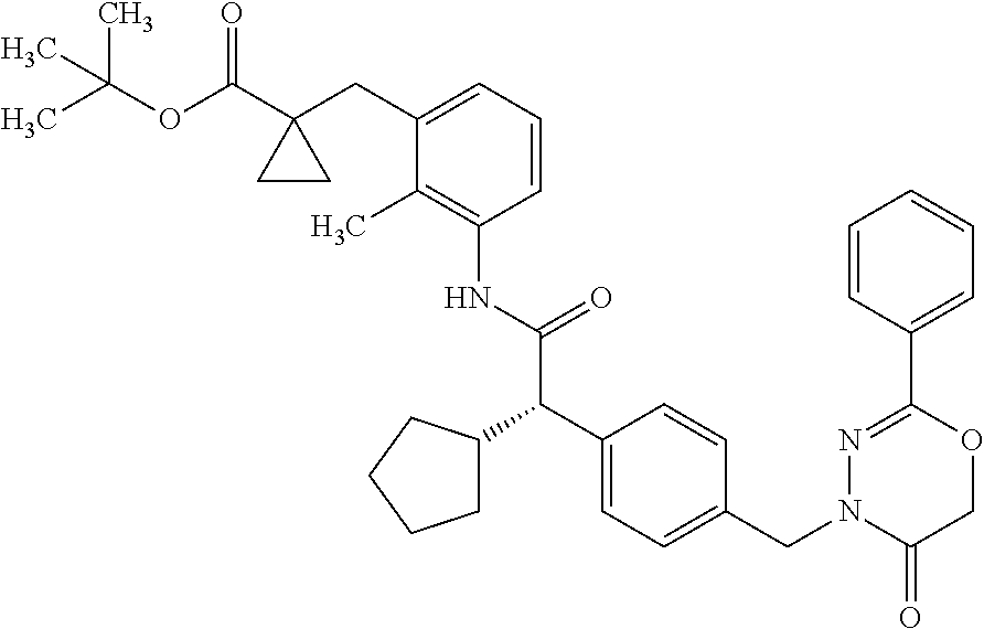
C1=CC(C2=NN(CC3=CC=C(C(C4CCCC4)C(NC4=C(C)C(CC5(C(OC(C)(C)C)=O)CC5)=CC=C4)=O)C=C3)C(=O)CO2)=CC=C1
